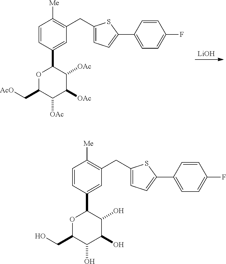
C1=CC(C2OC(CO)C(O)C(O)C2O)=CC(CC2=CC=C(C3=CC=C(F)C=C3)S2)=C1[Me].C1=CC(C2OC(C[AcO])C([OAc])C([OAc])C2[OAc])=CC(CC2=CC=C(C3=CC=C(F)C=C3)S2)=C1[Me].[LiOH]
